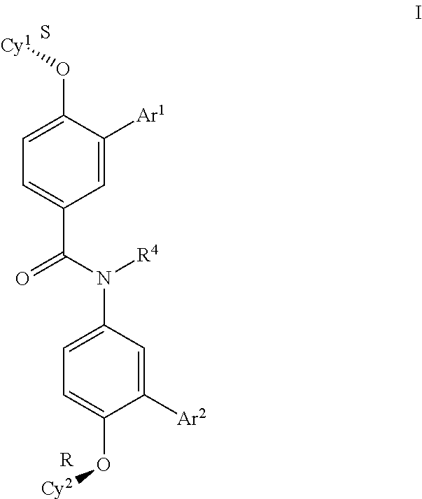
C1=C([Ar1])C(O[Cy1])=CC=C1C(N([R4])C1=CC=C(O[Cy2])C([Ar2])=C1)=O.S.[R]
